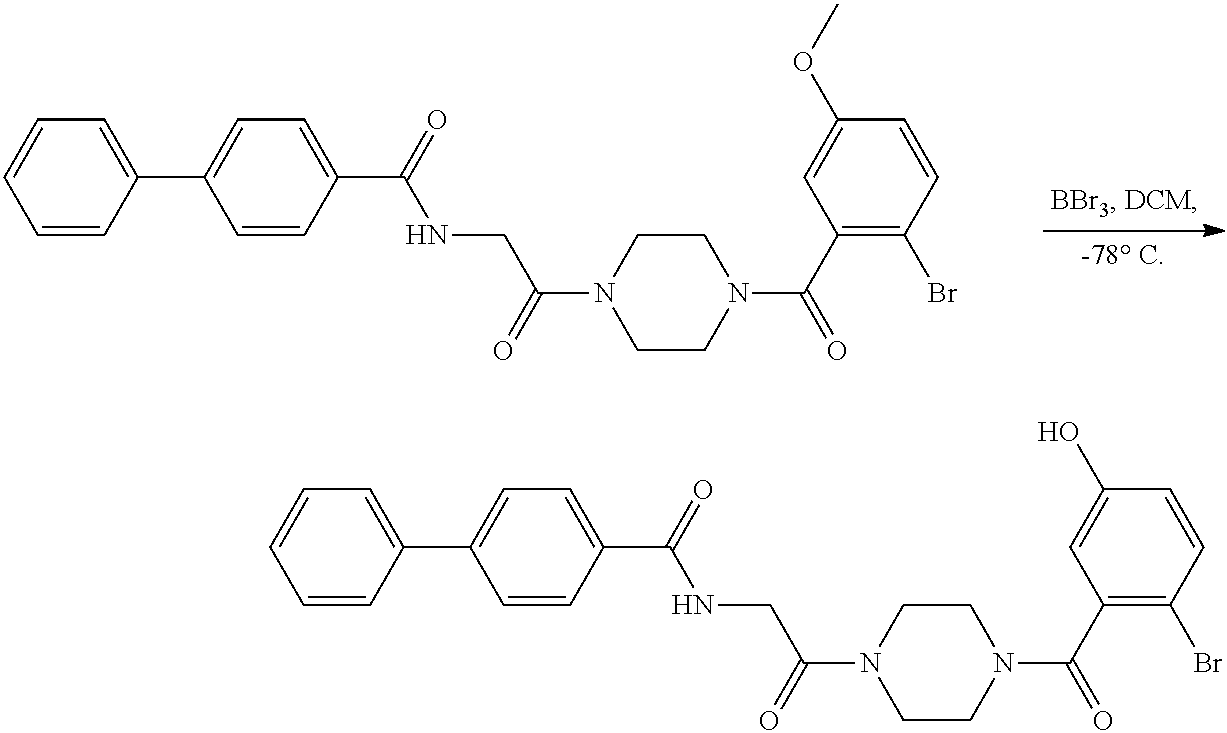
C1=CC(C2=CC=C(C(=O)NCC(N3CCN(C(C4=C(Br)C=CC(OC)=C4)=O)CC3)=O)C=C2)=CC=C1.C1=CC(C2=CC=C(C(=O)NCC(N3CCN(C(C4=C(Br)C=CC(O)=C4)=O)CC3)=O)C=C2)=CC=C1
